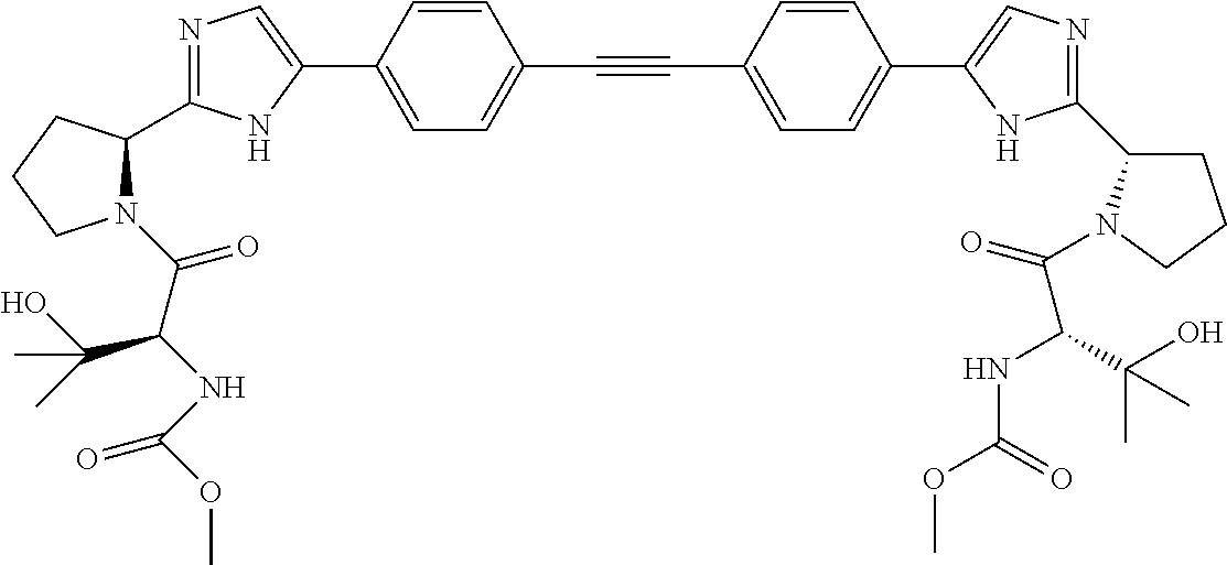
N1=C(C2N(C(C(NC(=O)OC)C(O)(C)C)=O)CCC2)NC(C2=CC=C(C#CC3=CC=C(C4=CN=C(C5CCCN5C(=O)C(NC(=O)OC)C(O)(C)C)N4)C=C3)C=C2)=C1
